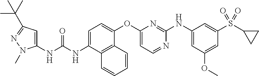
C1=C(NC(NC2=CC(C(C)(C)C)=NN2C)=O)C2=C(C(OC3=CC=NC(NC4=CC(OC)=CC(S(C5CC5)(=O)=O)=C4)=N3)=C1)C=CC=C2
